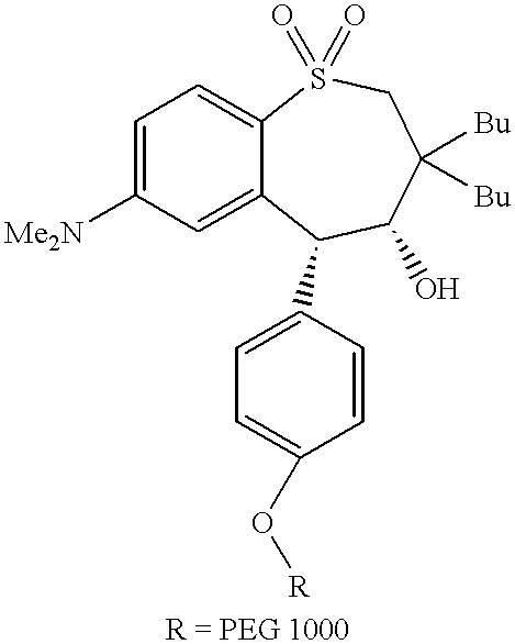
C1=C([Me2N])C=C2C(=C1)S(=O)(=O)CC([Bu])([Bu])C(O)C2C1=CC=C(O[R])C=C1
